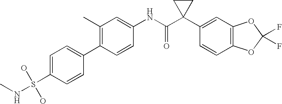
C1(C)=C(C2=CC=C(S(O)(O)NC)C=C2)C=CC(NC(C2(C3=CC4=C(C=C3)OC(F)(F)O4)CC2)=O)=C1
